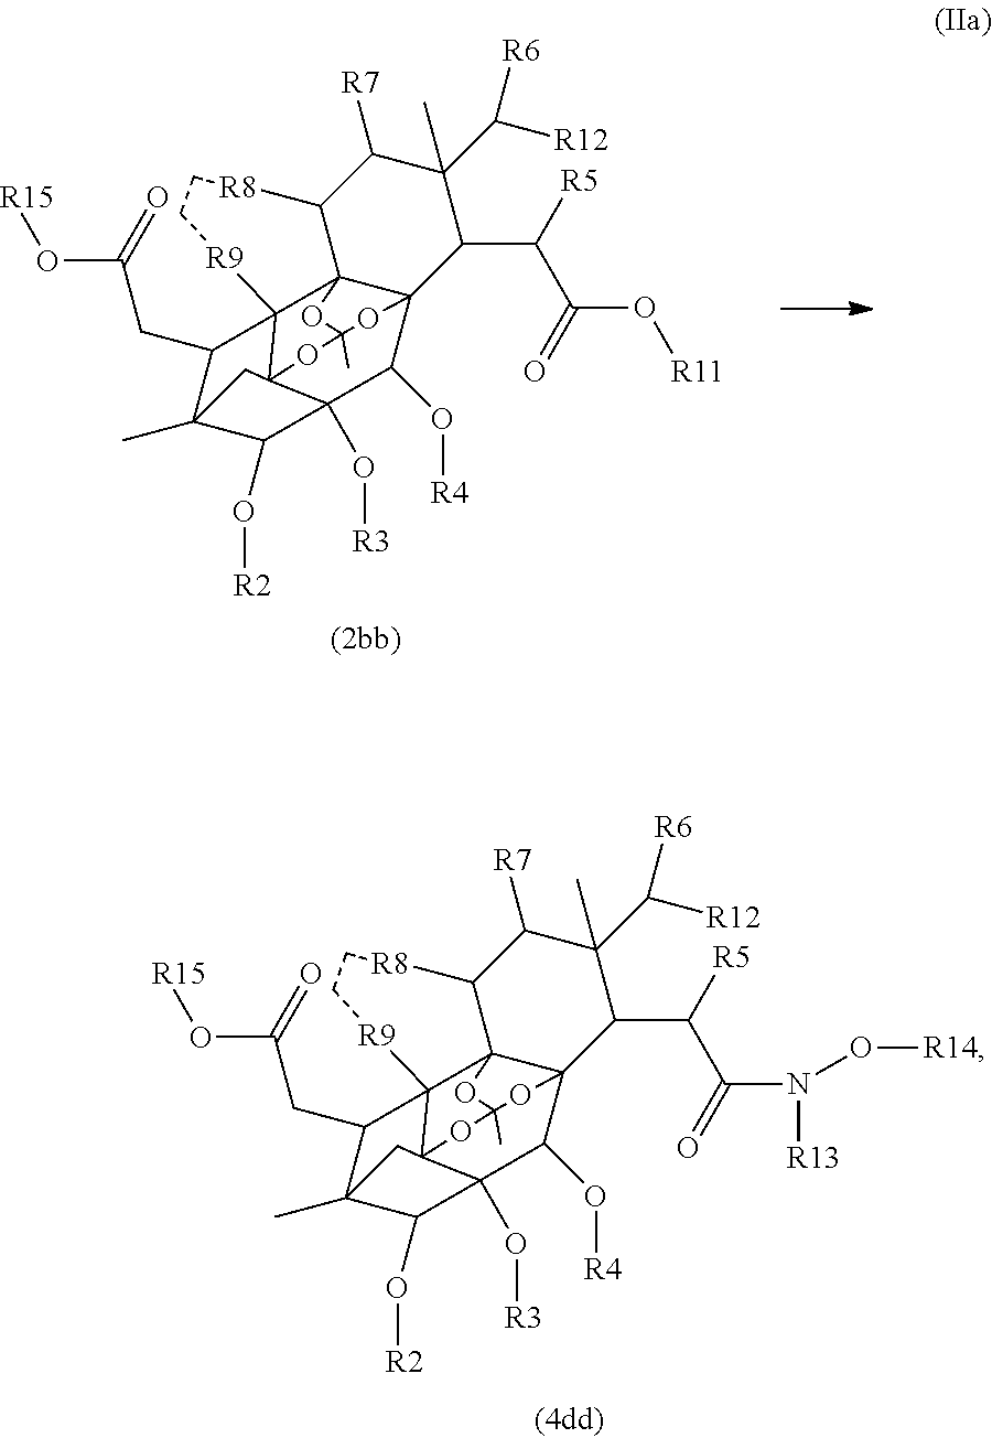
C12C([R7])C(C)(C([R6])[R12])C(C(C(O[R11])=O)[R5])C34C(O[R4])C5(O[R3])C(O[R2])C6(C)C(CC(=O)O[R15])C7([R9]CC[R8]1)C23OC(C)(OC75C6)O4.C12C([R7])C(C)(C([R6])[R12])C(C(C(N([R13])O[R14])=O)[R5])C34C(O[R4])C5(O[R3])C(O[R2])C6(C)CC57C([R9]CC[R8]1)(C6CC(=O)O[R15])C23OC(C)(O7)O4
